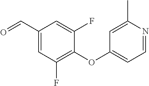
C1(C=O)=CC(F)=C(OC2=CC=NC(C)=C2)C(F)=C1
